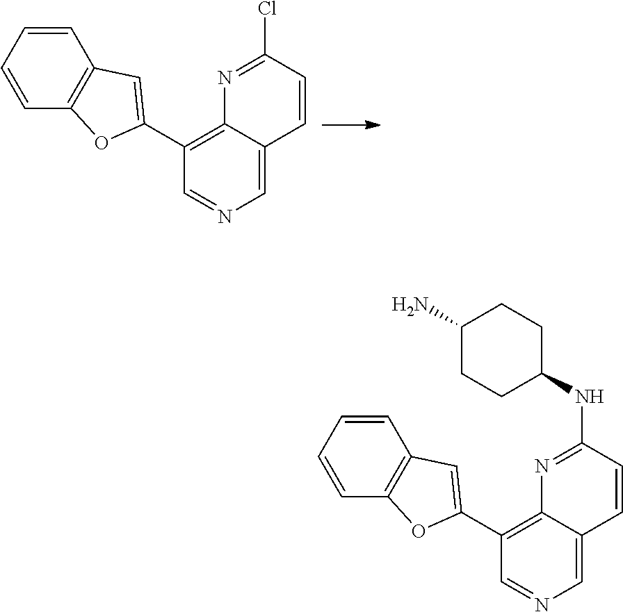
C1=CC2=C(C=C1)C=C(C1=C3C(=CN=C1)C=CC(Cl)=N3)O2.C1=CC2=C(C=C1)C=C(C1=C3C(=CN=C1)C=CC(NC1CCC(N)CC1)=N3)O2
